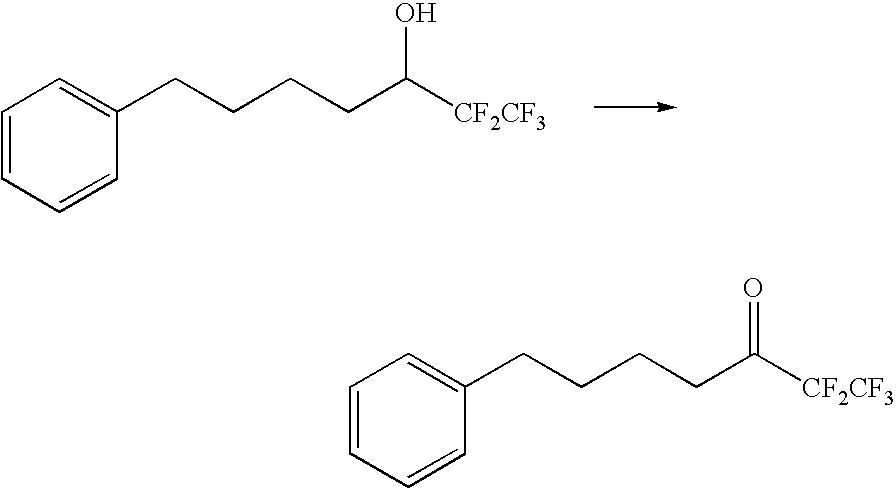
C1=CC=CC(CCCCC([CF2CF3])O)=C1.C1=CC=CC(CCCCC([CF2CF3])=O)=C1
